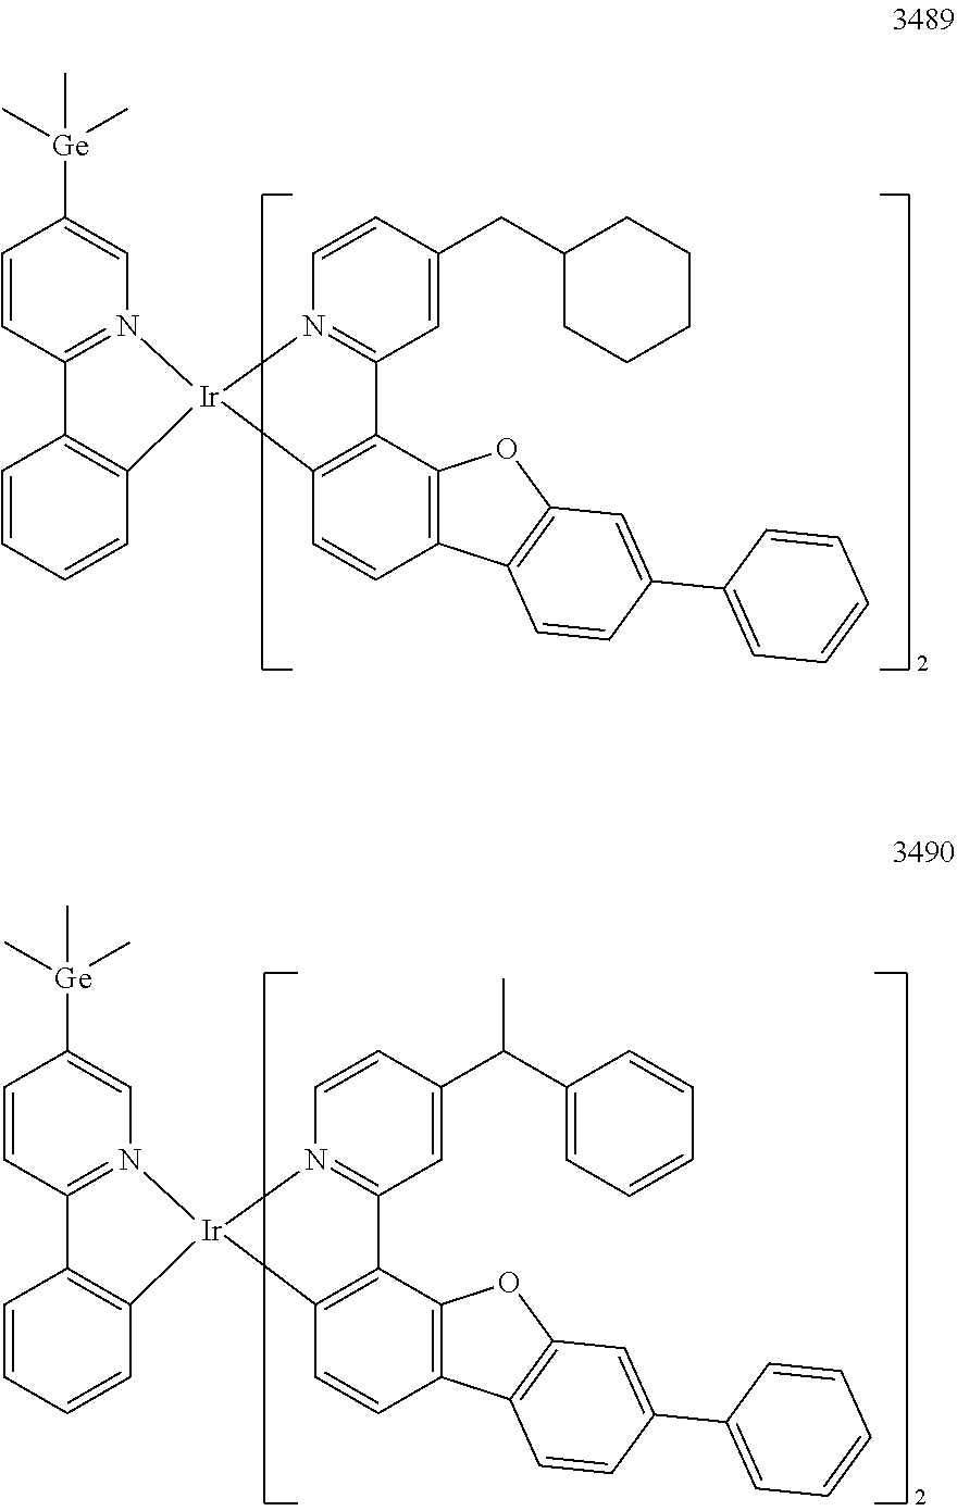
C1=CC2=N(C=C1[Ge](C)(C)C)[Ir]1(C3=C2C=CC=C3)N2=C(C=C(CC3CCCCC3)C=C2)C2=C1C=CC1=C2OC2=C1C=CC(C1=CC=CC=C1)=C2.C1=CC2=N(C=C1[Ge](C)(C)C)[Ir]1(C3=C2C=CC=C3)N2=C(C=C(C(C3=CC=CC=C3)C)C=C2)C2=C1C=CC1=C2OC2=C1C=CC(C1=CC=CC=C1)=C2
